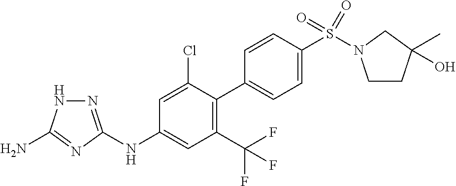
N(C1=CC(C(F)(F)F)=C(C2=CC=C(S(=O)(=O)N3CCC(C)(O)C3)C=C2)C(Cl)=C1)C1=NNC(N)=N1
